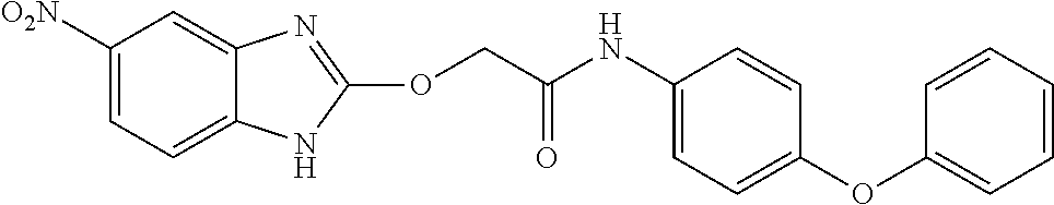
C1([O2N])=CC=C2C(=C1)N=C(OCC(NC1=CC=C(OC3=CC=CC=C3)C=C1)=O)N2
